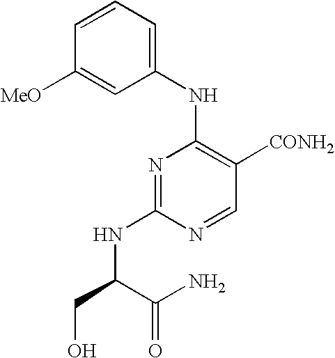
C1=CC=C(NC2=C([CONH2])C=NC(NC(CO)C(N)=O)=N2)C=C1[MeO]
